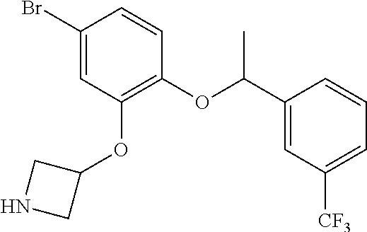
C1(Br)=CC(OC2CNC2)=C(OC(C2=CC([CF3])=CC=C2)C)C=C1
